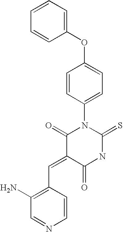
C1=CC=CC(OC2=CC=C(N3C(=O)C(=CC4=C(N)C=NC=C4)C(=O)NC3=S)C=C2)=C1
